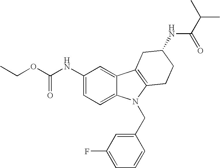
C1(NC(OCC)=O)=CC=C2C(=C1)C1=C(N2CC2=CC(F)=CC=C2)CCC(NC(C(C)C)=O)C1
